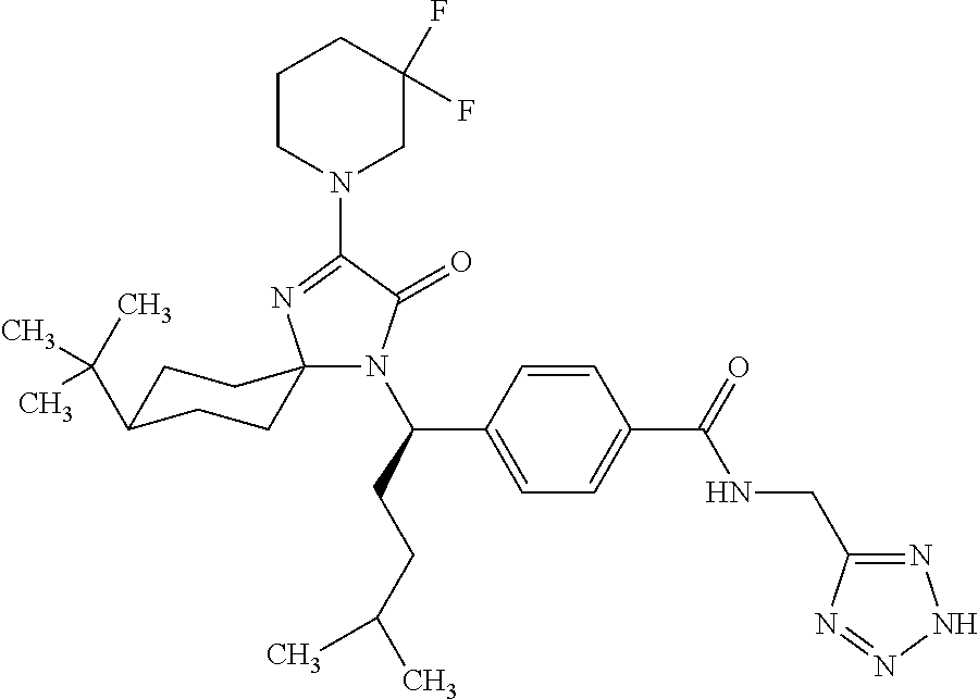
N1(C(CCC(C)C)C2=CC=C(C(=O)NCC3=NNN=N3)C=C2)C(=O)C(N2CC(F)(F)CCC2)=NC12CCC(C(C)(C)C)CC2
